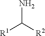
NC([R2])[R1]
